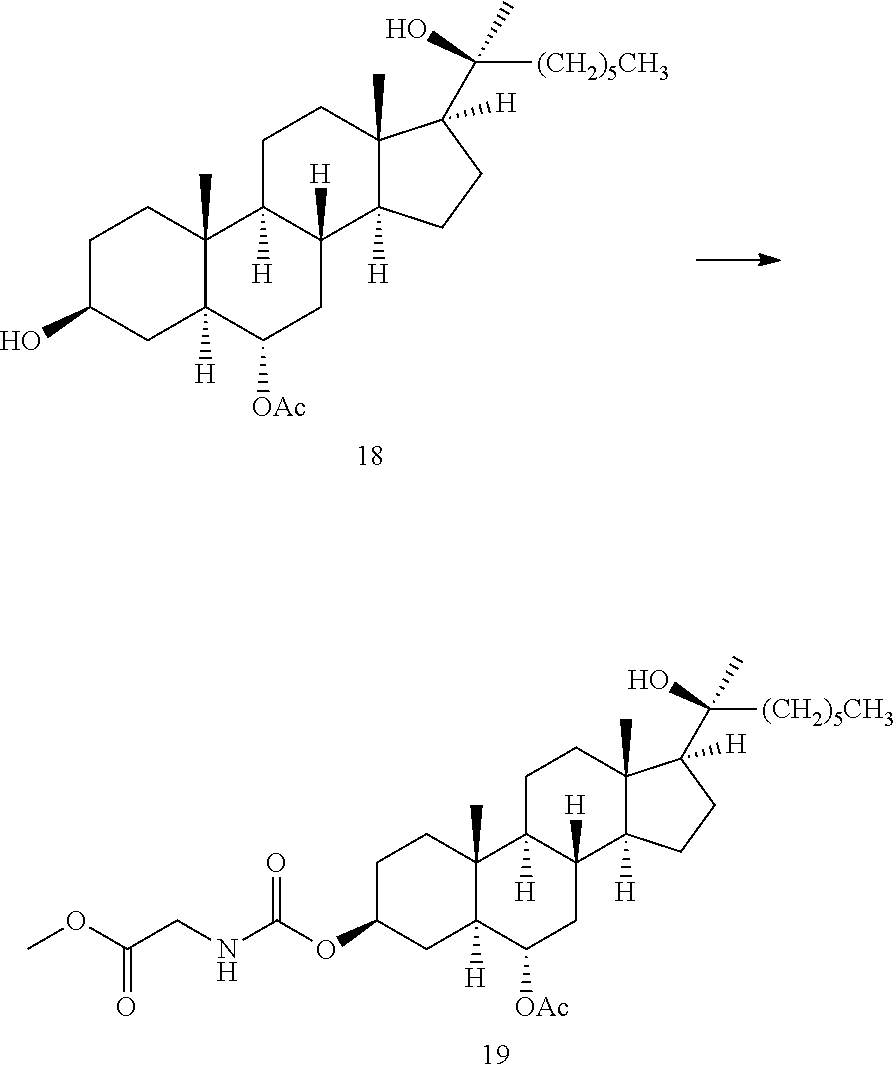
C1C(OC(NCC(OC)=O)=O)CC2([H])C(C)(C1)C1([H])C([H])(CC2[OAc])C2([H])C(C)(CC1)C([H])(C([(CH2)5CH3])(C)O)CC2.C1C(O)CC2([H])C(C)(C1)C1([H])C([H])(CC2[OAc])C2([H])C(C)(CC1)C([H])(C([(CH2)5CH3])(C)O)CC2
